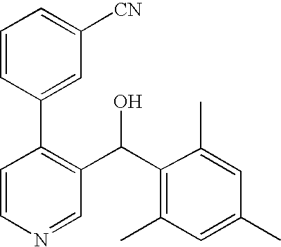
C1=CN=CC(C(O)C2=C(C)C=C(C)C=C2C)=C1C1=CC([CN])=CC=C1
